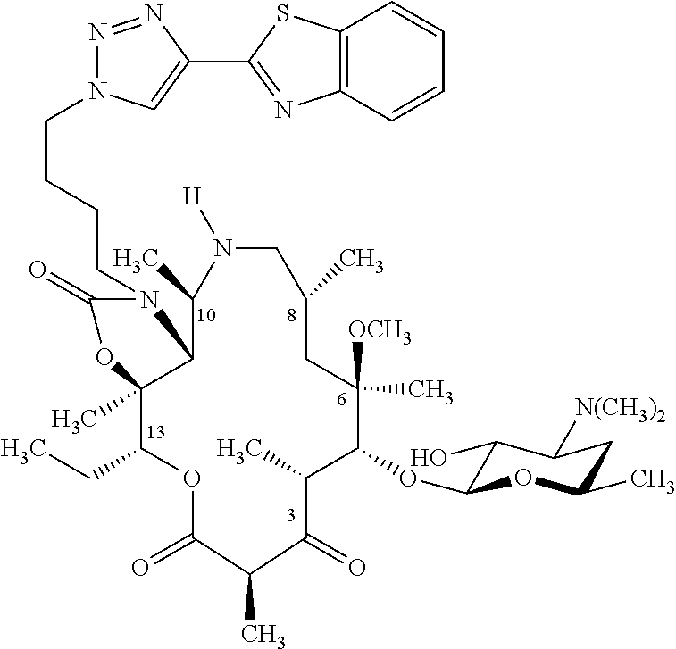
C(CCCN1C(=O)OC2(C)C(CC)OC(=O)C(C)C(=O)C(C)C(OC3C(O)C([N(CH3)2])CC(C)O3)C([OCH3])(C)CC(C)CN([H])C(C)C12)N1N=NC(C2=NC3=C(S2)C=CC=C3)=C1
